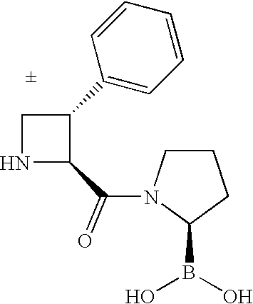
C1NC(C(=O)N2CCCC2B(O)O)C1C1=CC=CC=C1
